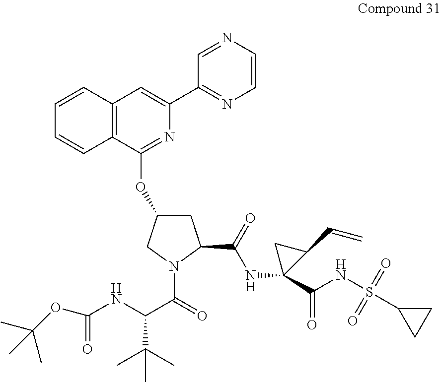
C12=C(C(OC3CC(C(=O)NC4(C(NS(C5CC5)(=O)=O)=O)CC4C=C)N(C(=O)C(NC(=O)OC(C)(C)C)C(C)(C)C)C3)=NC(C3=NC=CN=C3)=C1)C=CC=C2
